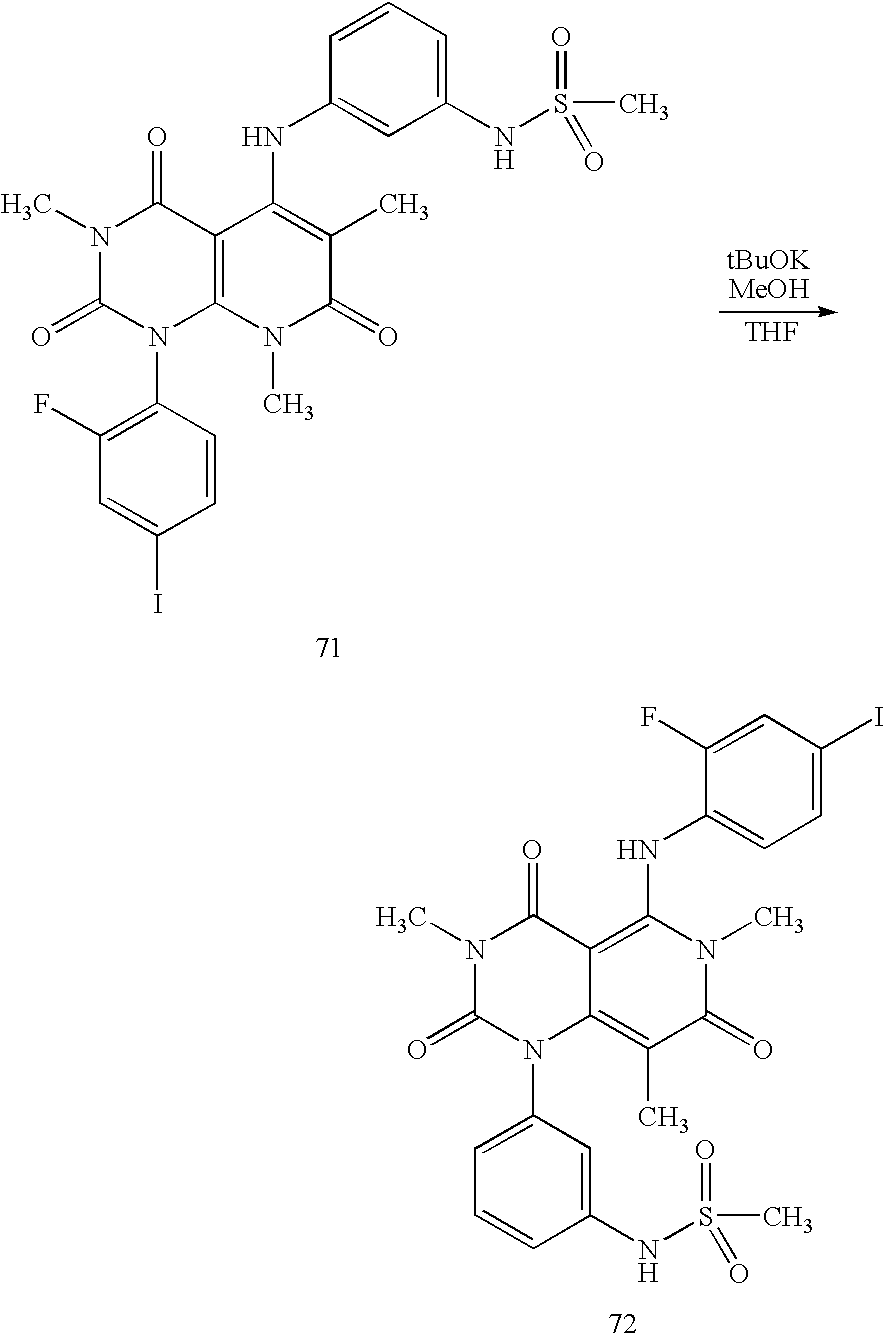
C1(NS(C)(=O)=O)=CC(N2C3=C(C)C(=O)N(C)C(NC4=CC=C(I)C=C4F)=C3C(=O)N(C)C2=O)=CC=C1.[THF].C1=CC(N2C3=C(C(=O)N(C)C2=O)C(NC2=CC(NS(=O)(C)=O)=CC=C2)=C(C)C(=O)N3C)=C(F)C=C1I
